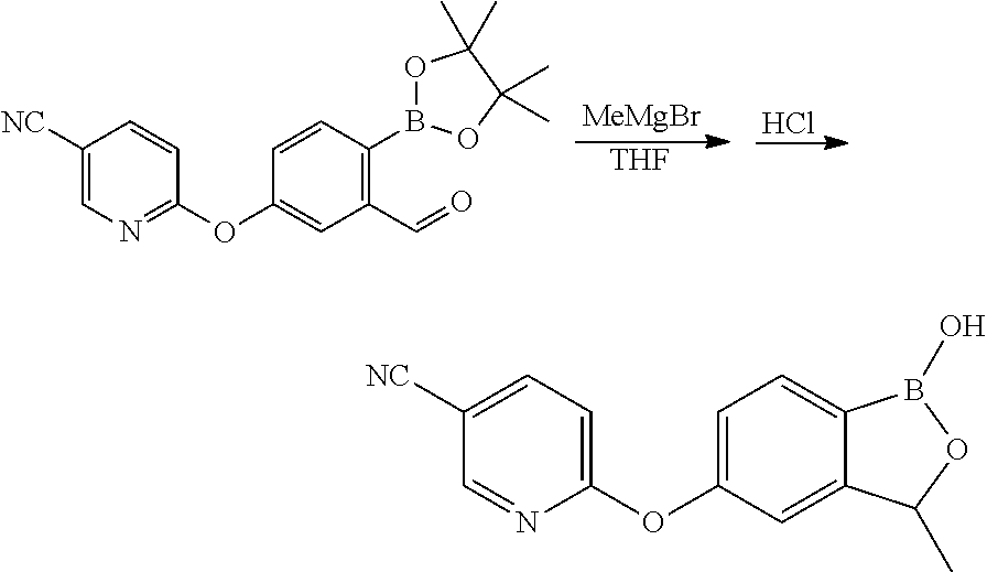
C1([NC])=CN=C(OC2=CC(C=O)=C(B3OC(C)(C)C(C)(C)O3)C=C2)C=C1.[MeMgBr].[THF].Cl.C1([NC])=CC=C(OC2=CC=C3C(=C2)C(C)OB3O)N=C1
